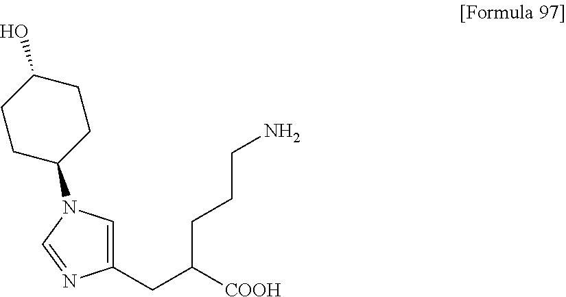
C1(CC([COOH])CCCN)=CN(C2CCC(O)CC2)C=N1
